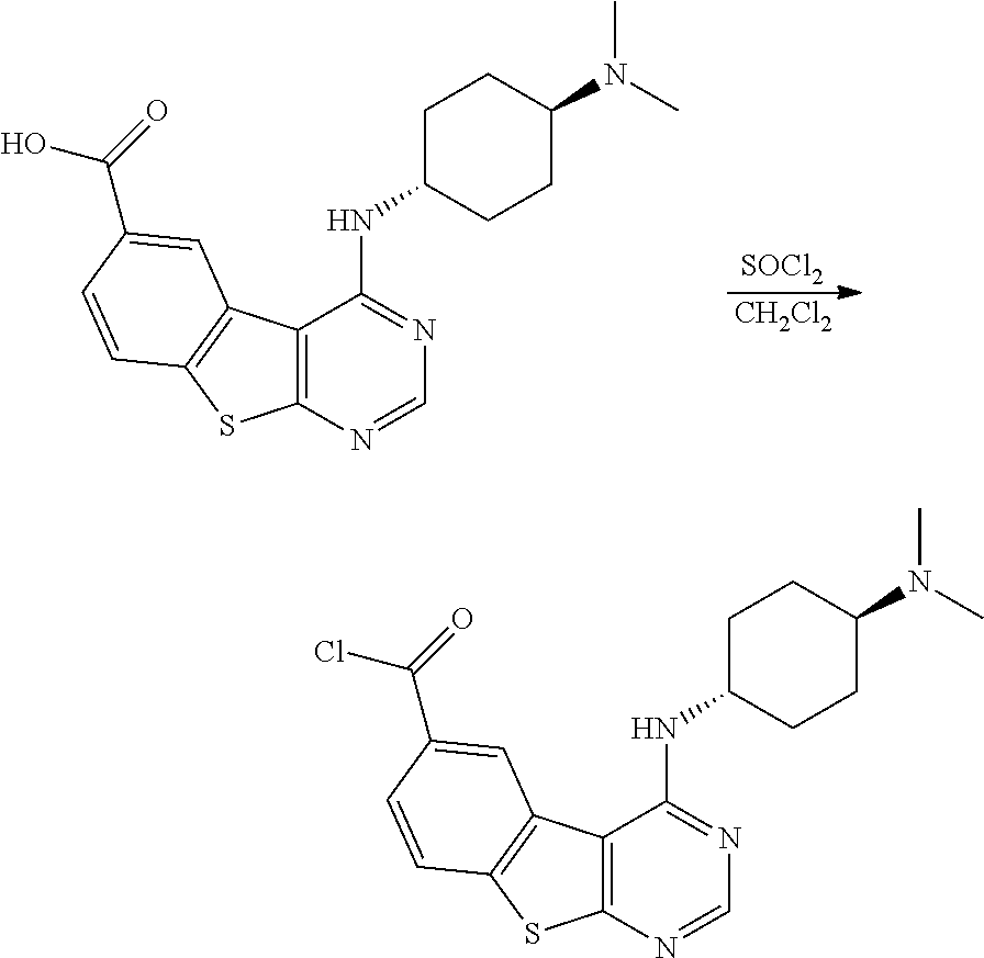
C12=C(N=CN=C1NC1CCC(N(C)C)CC1)SC1=C2C=C(C(=O)O)C=C1.[SOCl2].[CH2Cl2].C12=C(N=CN=C1NC1CCC(N(C)C)CC1)SC1=C2C=C(C(=O)Cl)C=C1
